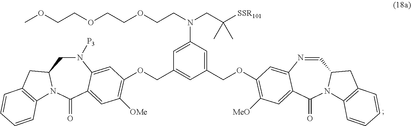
O(C1=C([MeO])C=C2C(=C1)N=CC1N(C2=O)C2=C(C1)C=CC=C2)CC1=CC(N(CC([SSR101])(C)C)CCOCCOCCOC)=CC(COC2=C([OMe])C=C3C(=C2)N([P3])CC2N(C3=O)C3=C(C2)C=CC=C3)=C1
